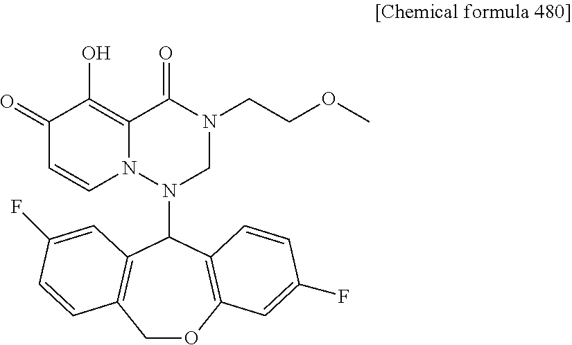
C1OC2=C(C(N3CN(CCOC)C(=O)C4=C(O)C(=O)C=CN34)C3=C1C=CC(F)=C3)C=CC(F)=C2
